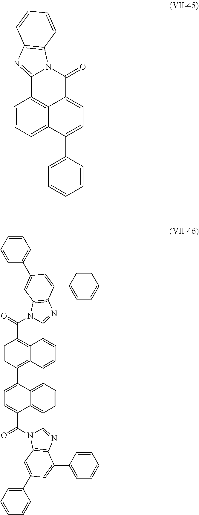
C1=C2C3=C(C=CC=C3C(C3=CC=CC=C3)=C1)C1=NC3=C(N1C2=O)C=CC=C3.C1=CC(C2=CC=C3C4=C(C=CC=C24)C2=NC4=C(N2C3=O)C=C(C2=CC=CC=C2)C=C4C2=CC=CC=C2)=C2C3=C1C(=O)N1C(=NC4=C1C=C(C1=CC=CC=C1)C=C4C1=CC=CC=C1)C3=CC=C2
